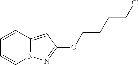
C1=CC2=CC(OCCCCCl)=NN2C=C1
